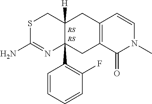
S1C(N)=NC2(C3=C(F)C=CC=C3)C([H])(C1)CC1=C(C2)C(=O)N(C)C=C1
